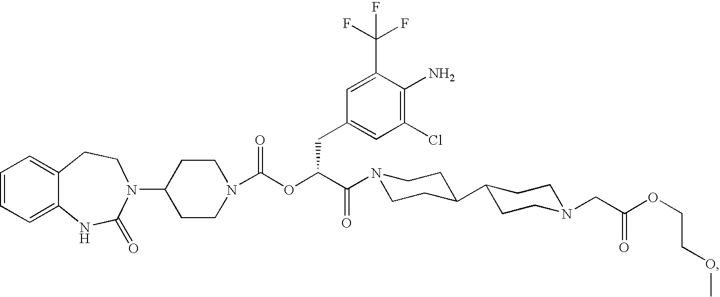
C1=CC=C2C(=C1)CCN(C1CCN(C(OC(C(=O)N3CCC(C4CCN(CC(OCCOC)=O)CC4)CC3)CC3=CC(Cl)=C(N)C(C(F)(F)F)=C3)=O)CC1)C(=O)N2
